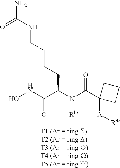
ONC(=O)C(CCCCNC(N)=O)N([Rb])C(=O)C1([Ar][R3])CCC1
